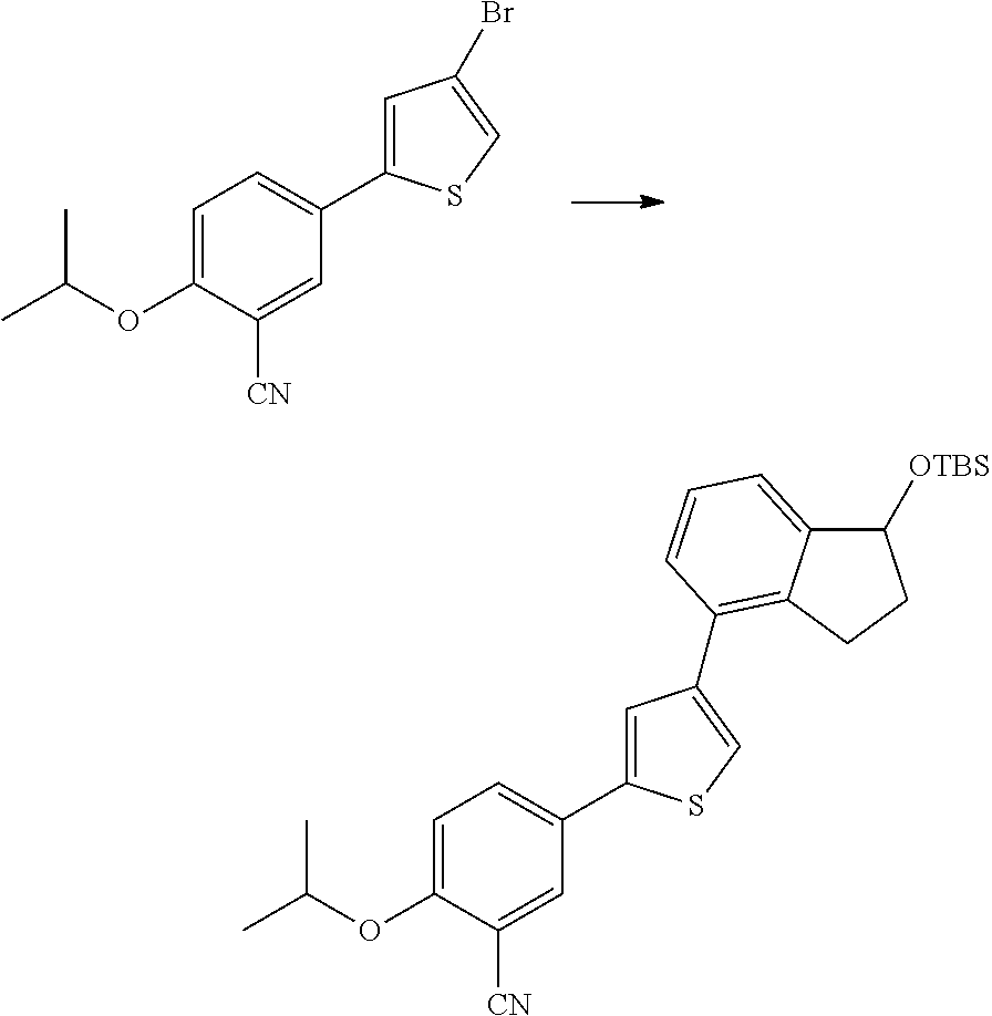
C1=C(C2=CC=C(OC(C)C)C([CN])=C2)SC=C1Br.C1=C(C2=CC=C(OC(C)C)C([CN])=C2)SC=C1C1=C2C(=CC=C1)C([OTBS])CC2
